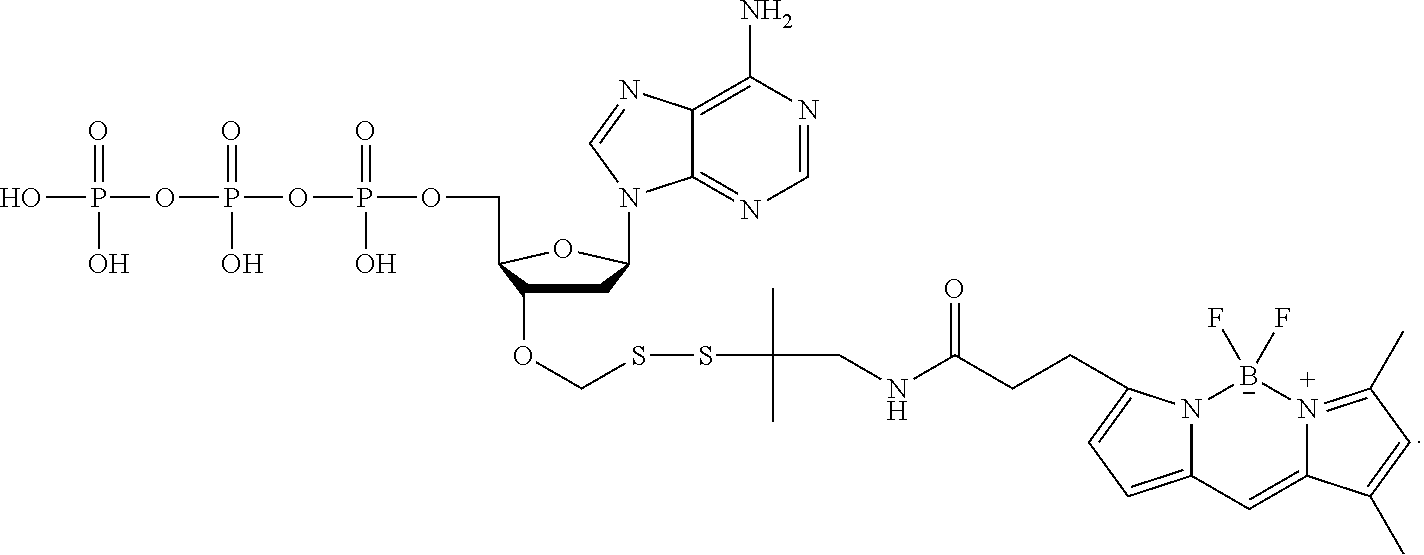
C1C(OCSSC(C)(C)CNC(=O)CCC2=CC=C3N2[B-](F)(F)[N+]2=C(C)C=C(C)C2=C3)C(COP(OP(OP(O)(=O)O)(=O)O)(=O)O)OC1N1C2=NC=NC(N)=C2N=C1
